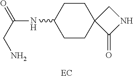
C1CC(NC(=O)CN)CCC12C(=O)NC2.[EC]
